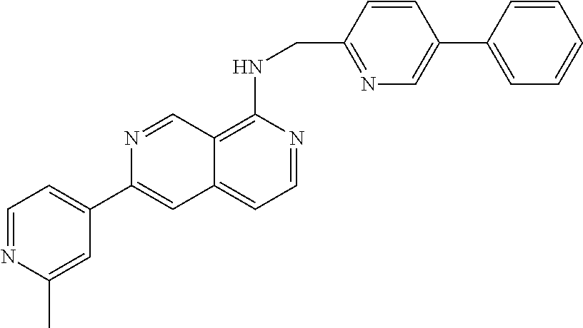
C1=CC(CNC2=C3C(=CC=N2)C=C(C2=CC=NC(C)=C2)N=C3)=NC=C1C1=CC=CC=C1
